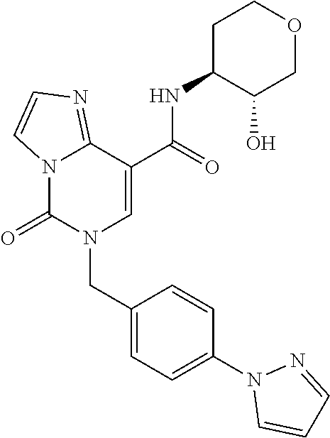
C12=NC=CN1C(=O)N(CC1=CC=C(N3C=CC=N3)C=C1)C=C2C(NC1C(O)COCC1)=O
